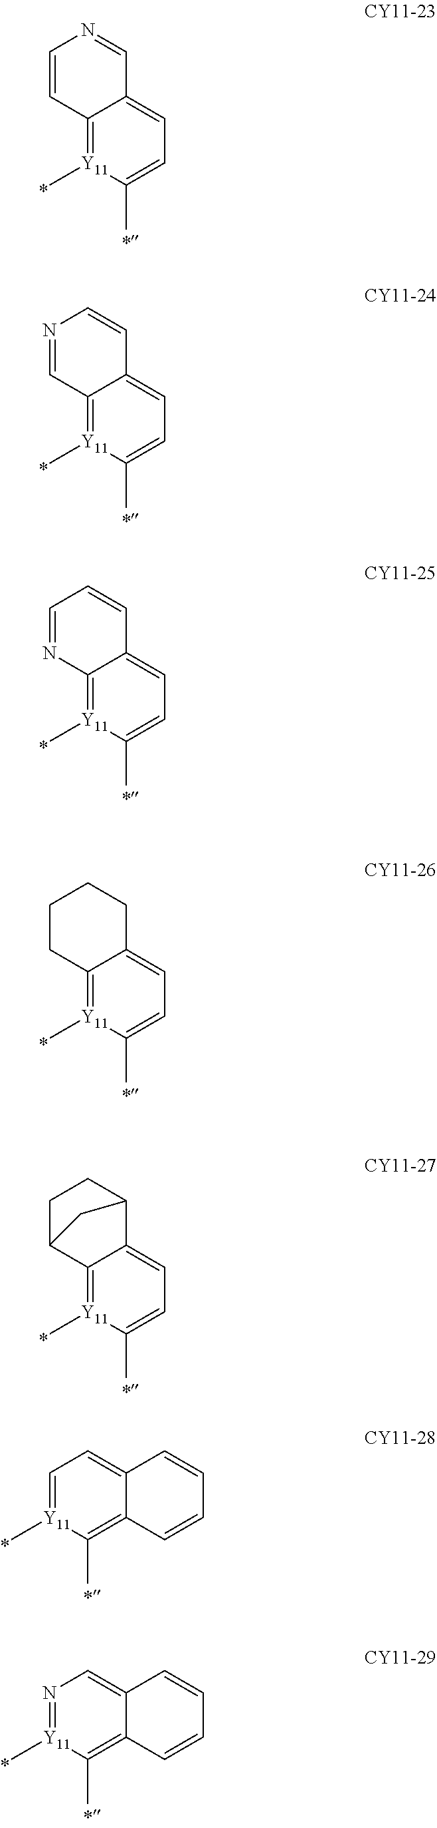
C12=[Y11](C)C(C)=CC=C1C=NC=C2.C12=[Y11](C)C(C)=CC=C1C=CN=C2.C12=[Y11](C)C(C)=CC=C1C=CC=N2.C12=[Y11](C)C(C)=CC=C1CCCC2.C12=[Y11](C)C(C)=CC=C1C1CCC2C1.C1=[Y11](C)C(C)=C2C(=C1)C=CC=C2.N1=[Y11](C)C(C)=C2C(=C1)C=CC=C2
